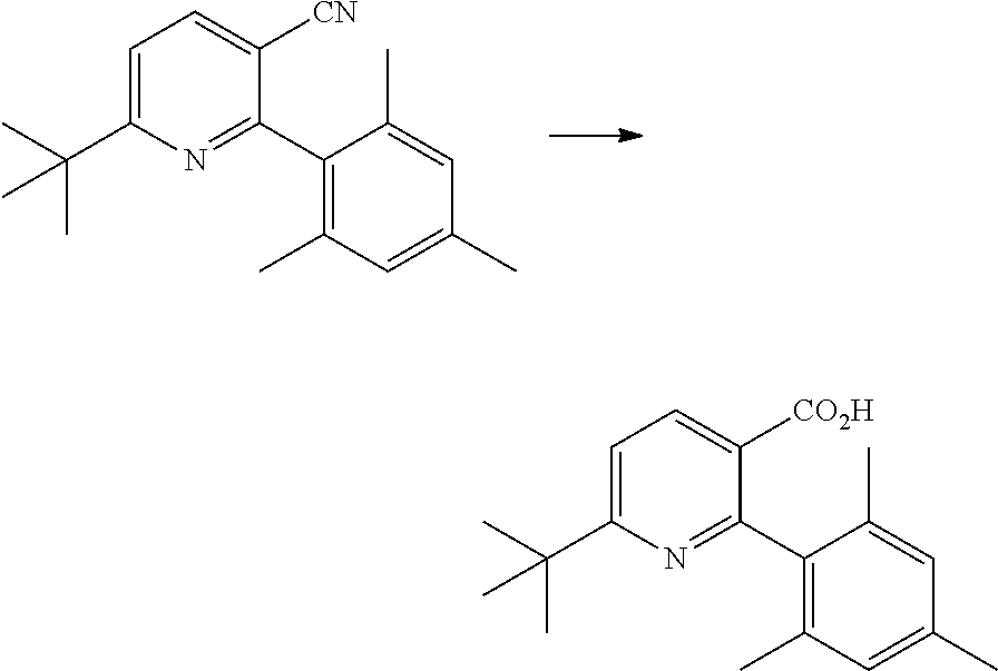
C1(C2=NC(C(C)(C)C)=CC=C2[CN])=C(C)C=C(C)C=C1C.C1(C2=NC(C(C)(C)C)=CC=C2[CO2H])=C(C)C=C(C)C=C1C
